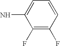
C1(F)=C(F)C=CC=C1N
